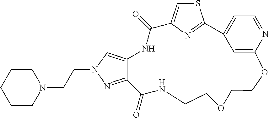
C12=NN(CCN3CCCCC3)C=C1NC(=O)C1=CSC(=N1)C1=CC=NC(=C1)OCCOCCNC2=O
